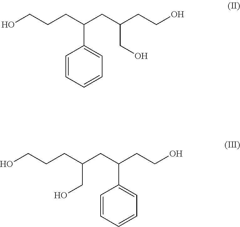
OCCCC(CC(CCO)CO)C1=CC=CC=C1.C(CC(CC(CCO)C1=CC=CC=C1)CO)CO
